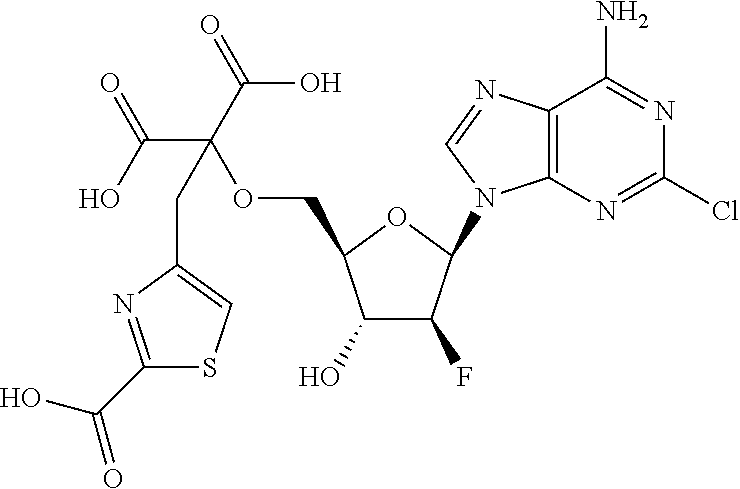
C1(O)C(F)C(N2C3=C(N=C2)C(N)=NC(Cl)=N3)OC1COC(C(=O)O)(C(O)=O)CC1=CSC(C(O)=O)=N1
